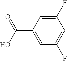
C1(C(O)=O)=CC(F)=CC(F)=C1
